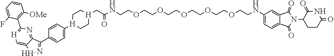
C1C[H](C2=CC=C(C3=N[H]C4=C[H]=C(C5=C([OMe])C=CC=C5F)N=C34)C=C2)CC[H]1CC(=O)NCCOCCOCCOCCOCCOCCNC1=CC=C2C(=O)N(C3CCC(=O)NC3=O)C(=O)C2=C1
